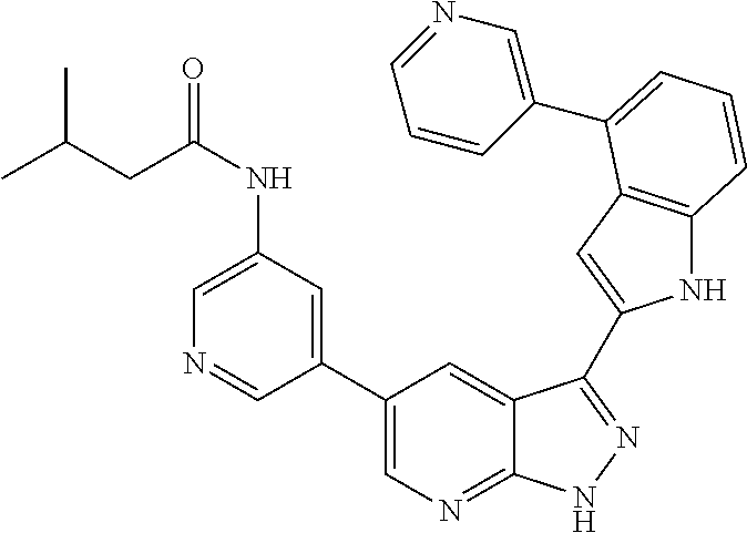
C1(C2=CN=C3C(=C2)C(C2=CC4=C(N2)C=CC=C4C2=CN=CC=C2)=NN3)=CC(NC(CC(C)C)=O)=CN=C1
